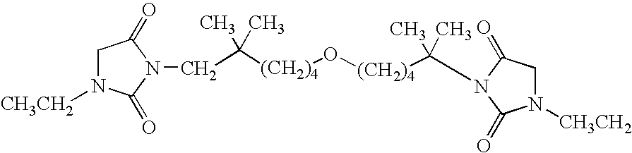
C([(CH2)4]O[(CH2)4]C(C)(C)N1C(=O)CN([CH3CH2])C1=O)(C)(C)CN1C(=O)CN([CH3CH2])C1=O
